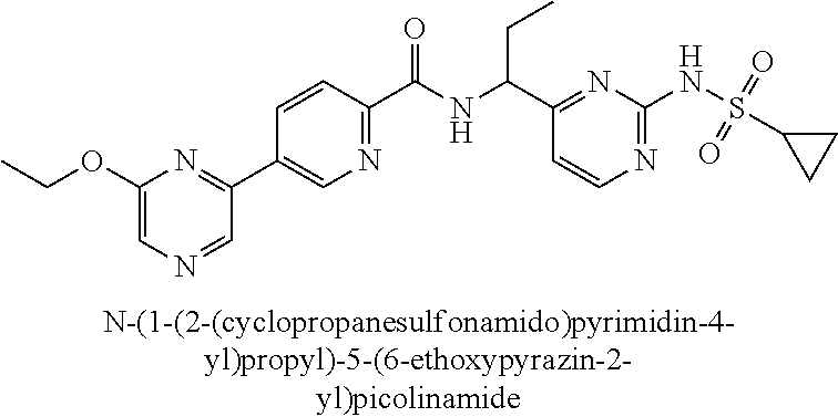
N1=C(NS(=O)(=O)C2CC2)N=C(C(NC(C2=NC=C(C3=NC(OCC)=CN=C3)C=C2)=O)CC)C=C1
